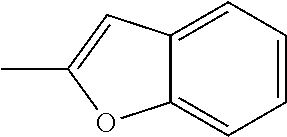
C12=CC=CC=C1OC(C)=C2
